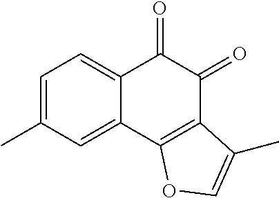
C1=C(C)C=C2C(=C1)C(=O)C(=O)C1=C2OC=C1C
